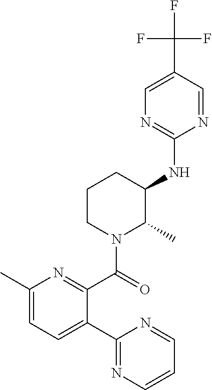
C1=NC(NC2CCCN(C(=O)C3=NC(C)=CC=C3C3=NC=CC=N3)C2C)=NC=C1C(F)(F)F
